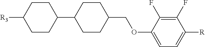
C1(C2CCC([R3])CC2)CCC(COC2=CC=C([R])C(F)=C2F)CC1
